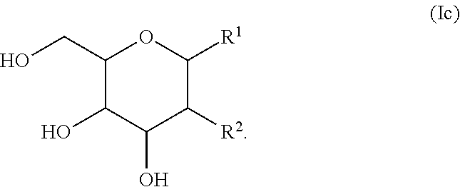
C1(CO)C(O)C(O)C([R2])C([R1])O1
